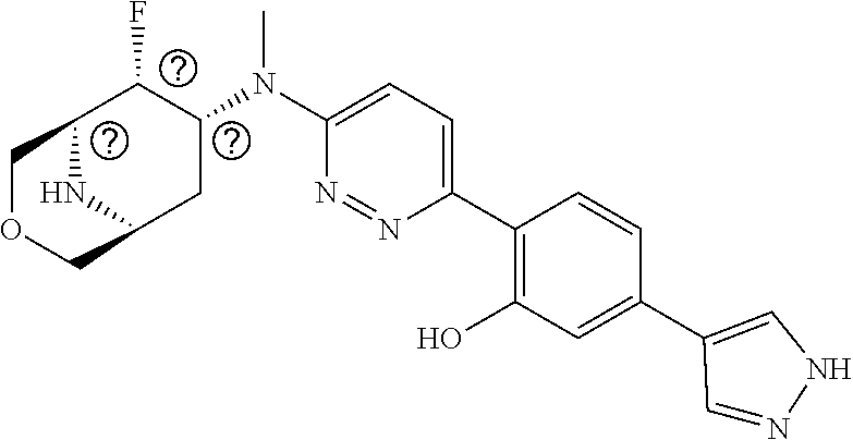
C1(N(C2C(F)C3COCC(C2)N3)C)=CC=C(C2=C(O)C=C(C3=CNN=C3)C=C2)N=N1
